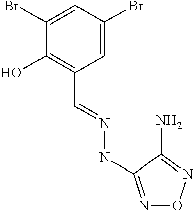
C1(Br)=CC(Br)=CC(C=NNC2=NON=C2N)=C1O
